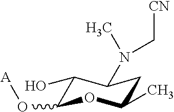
C1(O)C(O[A])OC(C)CC1N(C[CN])C
